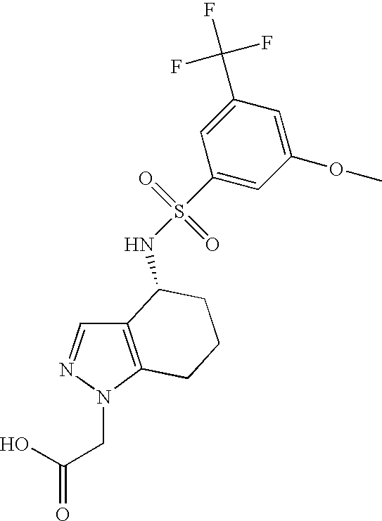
C12=C(N(CC(=O)O)N=C1)CCCC2NS(=O)(=O)C1=CC(OC)=CC(C(F)(F)F)=C1
